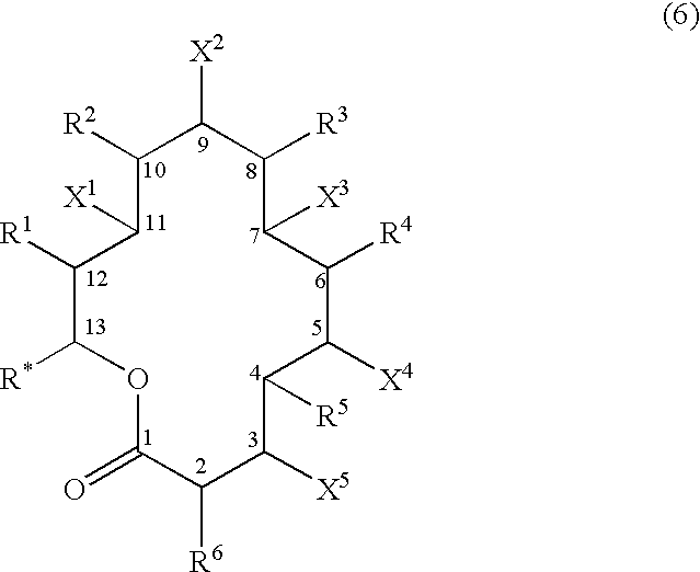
C1([R2])C([X1])C([R1])C([R*])OC(=O)C([R6])C([X5])C([R5])C([X4])C([R4])C([X3])C([R3])C1[X2]
